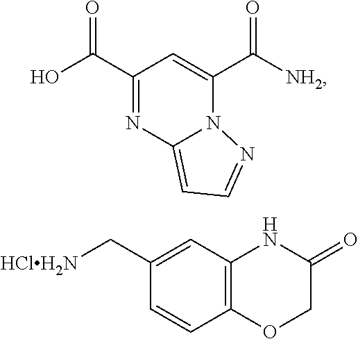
N1=C(C(=O)O)C=C(C(=O)[NH2])N2C1=CC=N2.[HClH2N]CC1=CC2=C(C=C1)OCC(=O)N2
